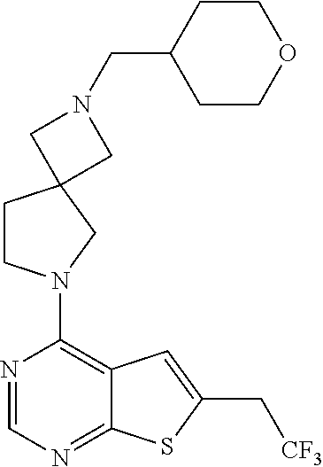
N1=CN=C2C(=C1N1CCC3(C1)CN(CC1CCOCC1)C3)C=C(C[CF3])S2
